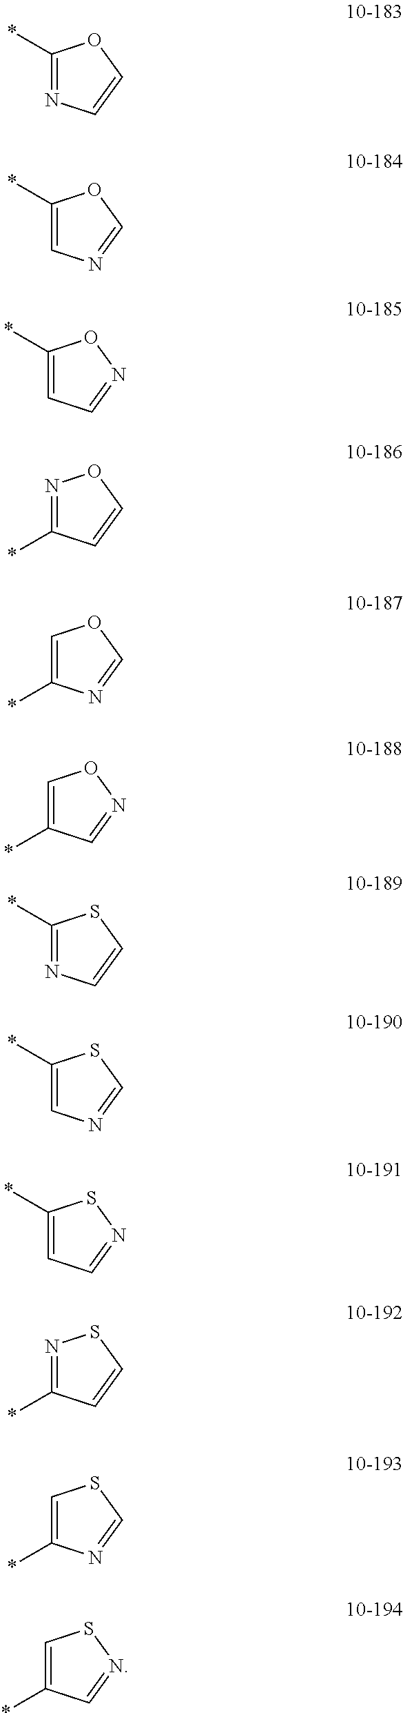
*C1=NC=CO1.*C1=CN=CO1.*C1=CC=NO1.N1=C(*)C=CO1.C1=C(*)N=CO1.C1=C(*)C=NO1.*C1=NC=CS1.*C1=CN=CS1.*C1=CC=NS1.N1=C(*)C=CS1.C1=C(*)N=CS1.C1=C(*)C=NS1
